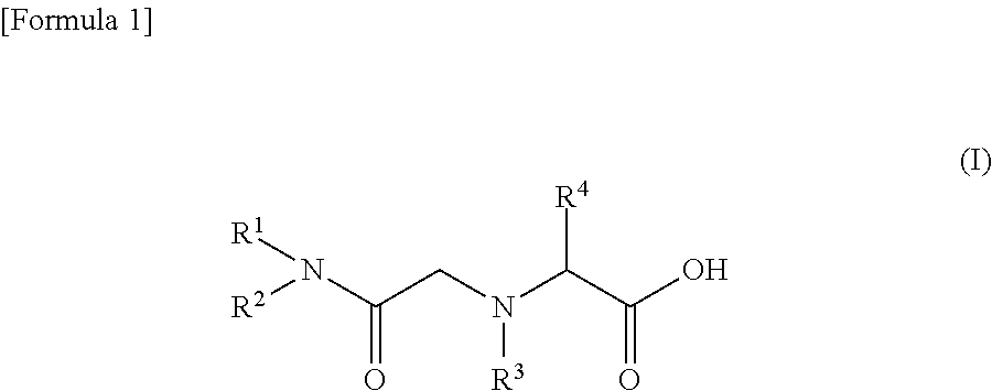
N(C(CN(C(C(O)=O)[R4])[R3])=O)([R1])[R2]
